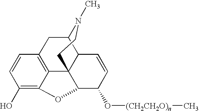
C12CC3=C4C5(C1C=CC(O[(CH2CH2O)n]C)C5OC4=C(O)C=C3)CCN2C
